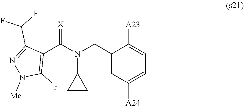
C1(CN(C(C2=C(F)N([Me])N=C2C(F)F)=[X])C2CC2)=CC([A24])=CC=C1[A23]
